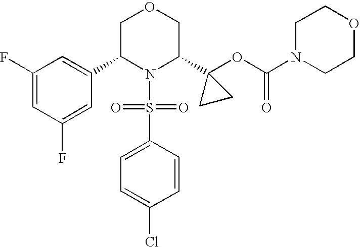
C1(C2N(S(=O)(=O)C3=CC=C(Cl)C=C3)C(C3(OC(=O)N4CCOCC4)CC3)COC2)=CC(F)=CC(F)=C1
